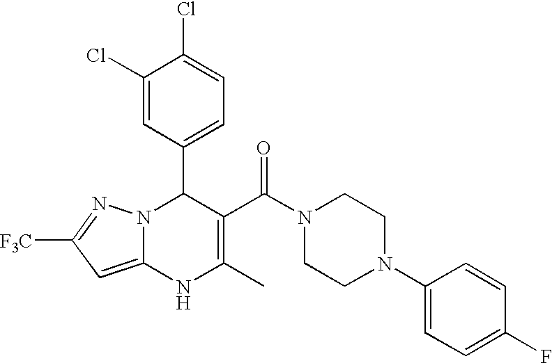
C1(Cl)=CC(C2N3C(=CC([F3C])=N3)NC(C)=C2C(N2CCN(C3=CC=C(F)C=C3)CC2)=O)=CC=C1Cl
